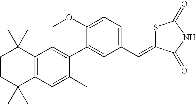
C1CC(C)(C)C2=C(C1(C)C)C=C(C1=CC(C=C3SC(=O)NC3=O)=CC=C1OC)C(C)=C2
